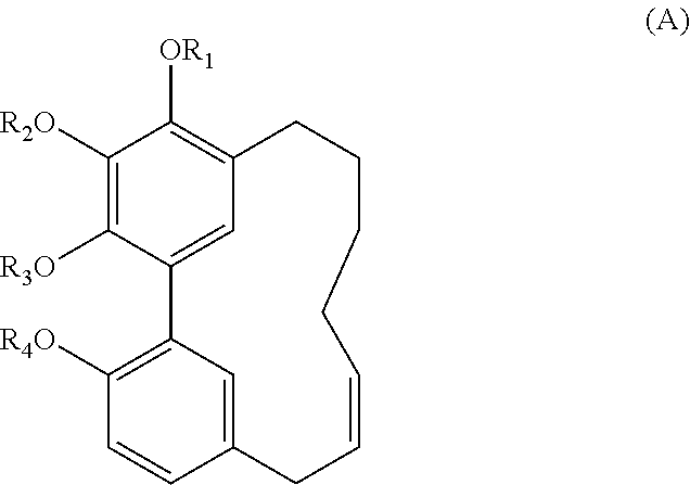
C12=CC(=C([OR1])C([R2O])=C1[R3O])CCCCC=CCC1=CC2=C([R4O])C=C1
